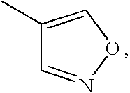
C1(C)=CON=C1
